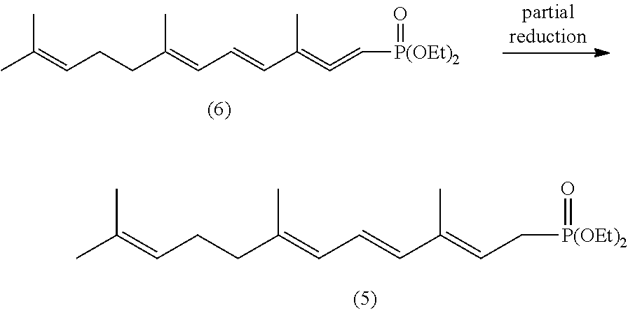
CC(=CCCC(=CC=CC(=C=C[P(OEt)2]=O)C)C)C.CC(=CCCC(=CC=CC(=CC[P(OEt)2]=O)C)C)C
